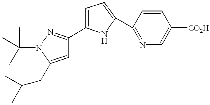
C1=CC(C2=CC=C(C3=NN(C(C)(C)C)C(CC(C)C)=C3)N2)=NC=C1[CO2H]
